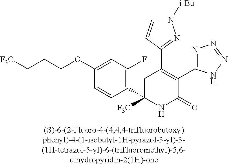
C1(C2=C(C3=NN=NN3)C(=O)NC(C3=C(F)C=C(OCCC[F3C])C=C3)([F3C])C2)=NN([i-Bu])C=C1
